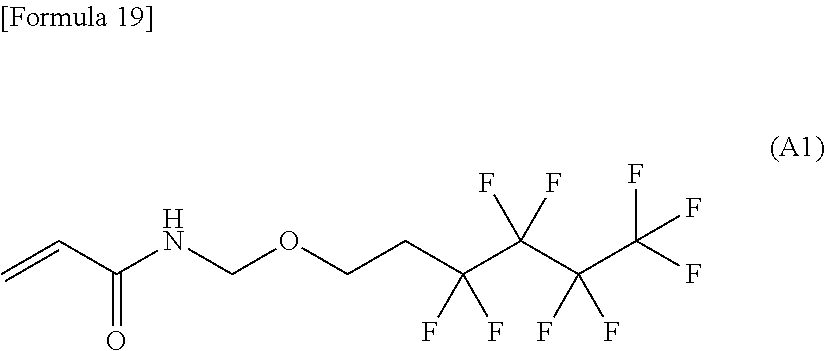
C=CC(NCOCCC(C(C(C(F)(F)F)(F)F)(F)F)(F)F)=O
